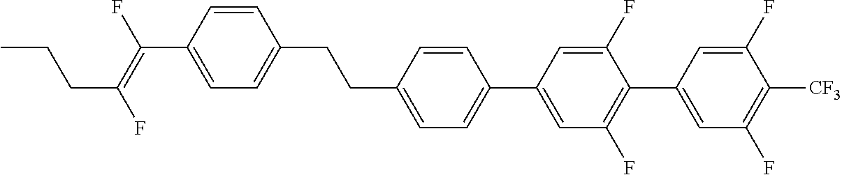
C(C1=CC=C(C2=CC(F)=C(C3=CC(F)=C([CF3])C(F)=C3)C(F)=C2)C=C1)CC1=CC=C(C(=C(F)CCC)F)C=C1
